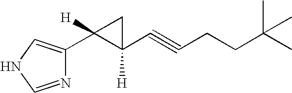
N1=CNC=C1C1([H])C([H])(C#CCCC(C)(C)C)C1
